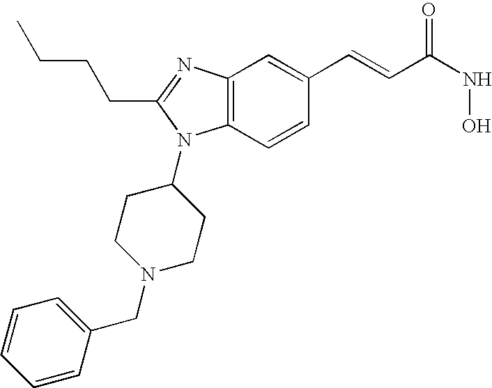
C12=C(C=CC(C=CC(NO)=O)=C1)N(C1CCN(CC3=CC=CC=C3)CC1)C(CCCC)=N2
